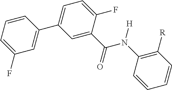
C1=CC=C(F)C=C1C1=CC=C(F)C(C(=O)N(C2=C([R])C=CC=C2)[H])=C1
